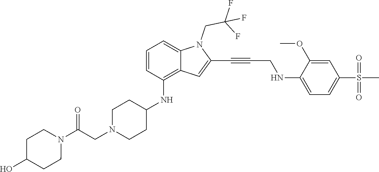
C(C#CC1=CC2=C(NC3CCN(CC(N4CCC(O)CC4)=O)CC3)C=CC=C2N1CC(F)(F)F)NC1=CC=C(S(C)(=O)=O)C=C1OC
